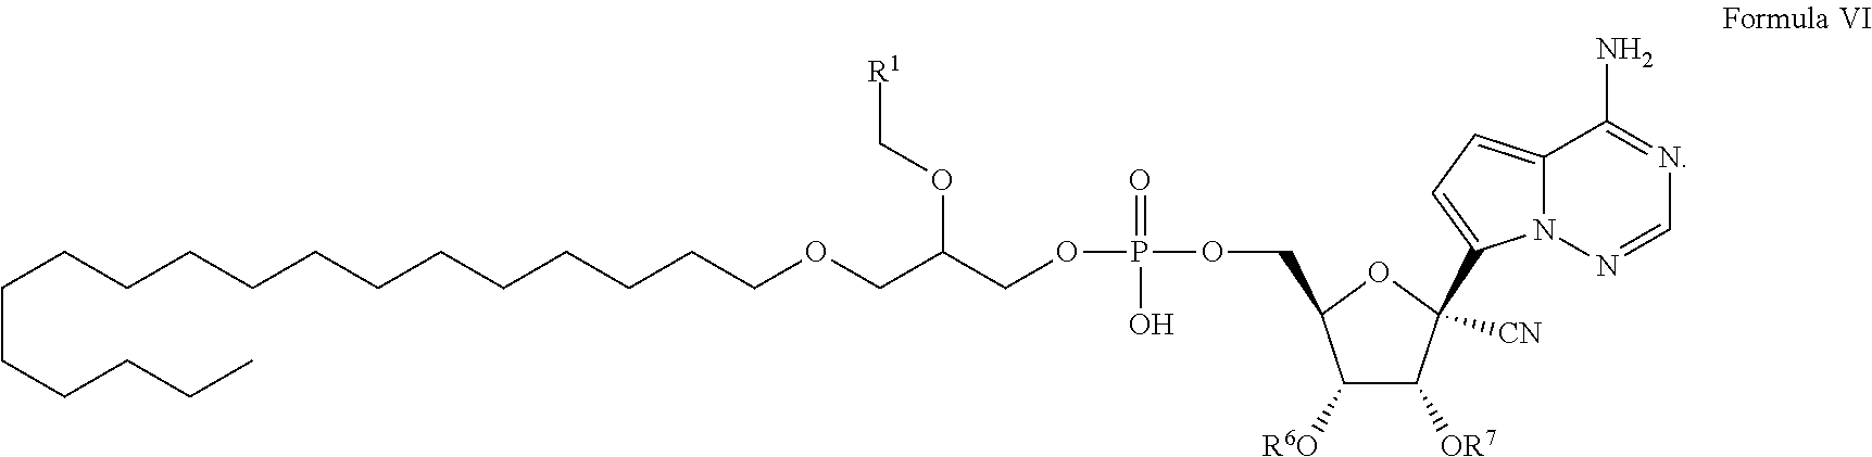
C12=CC=C(C3([CN])C([OR7])C([R6O])C(COP(=O)(O)OCC(COCCCCCCCCCCCCCCCCCC)OC[R1])O3)N1N=CN=C2N
